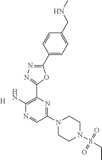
[H].C1(N2CCN(S(=O)(=O)CC)CC2)=NC(C2=NN=C(C3=CC=C(CNC)C=C3)O2)=C(N)N=C1
